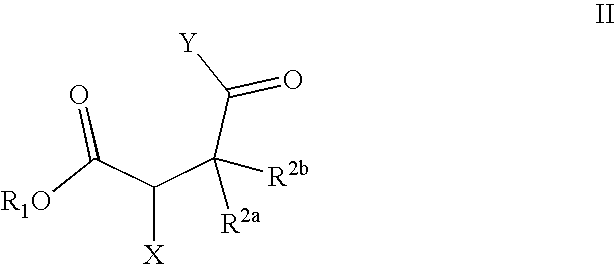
[Y]C(C(C(C(=O)[R1O])[X])([R2b])[R2a])=O
